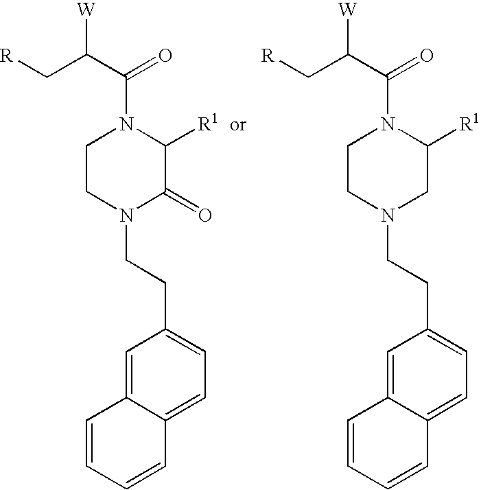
C1CN(CCC2=CC=C3C(=C2)C=CC=C3)C(=O)C([R1])N1C(C(C[R])[W])=O.C1CN(CCC2=CC=C3C(=C2)C=CC=C3)CC([R1])N1C(C(C[R])[W])=O
